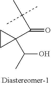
C1(C(C(C)(C)C)=O)(C(O)C)CC1
